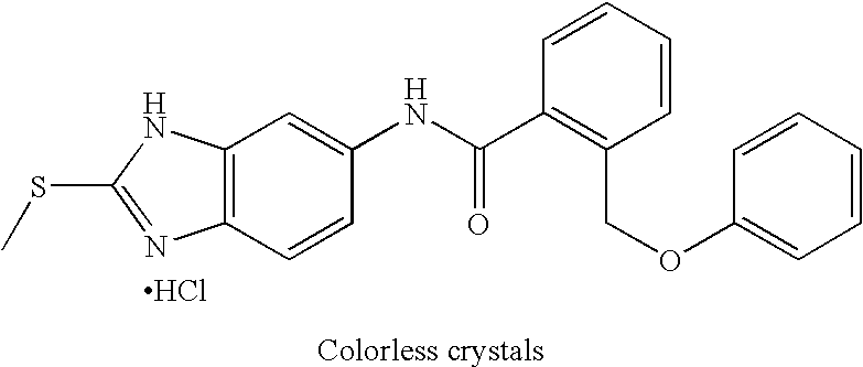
C12=C(C=C(NC(=O)C3=C(COC4=CC=CC=C4)C=CC=C3)C=C1)NC(SC)=N2.Cl
